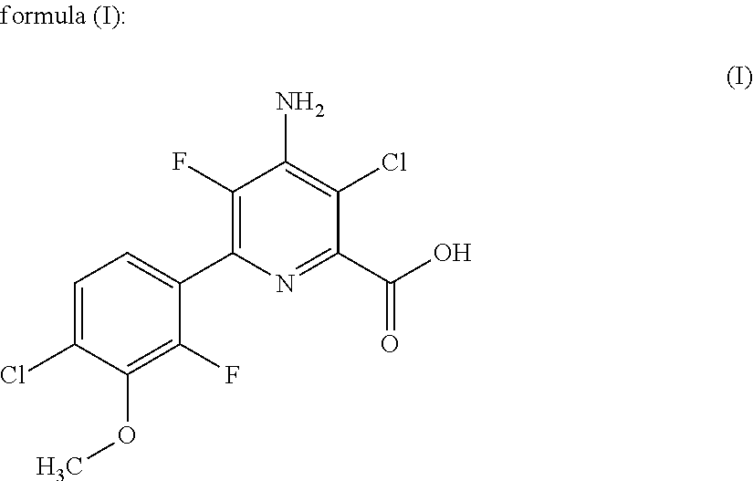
C1(F)=C(C2=CC=C(Cl)C(OC)=C2F)N=C(C(=O)O)C(Cl)=C1N
